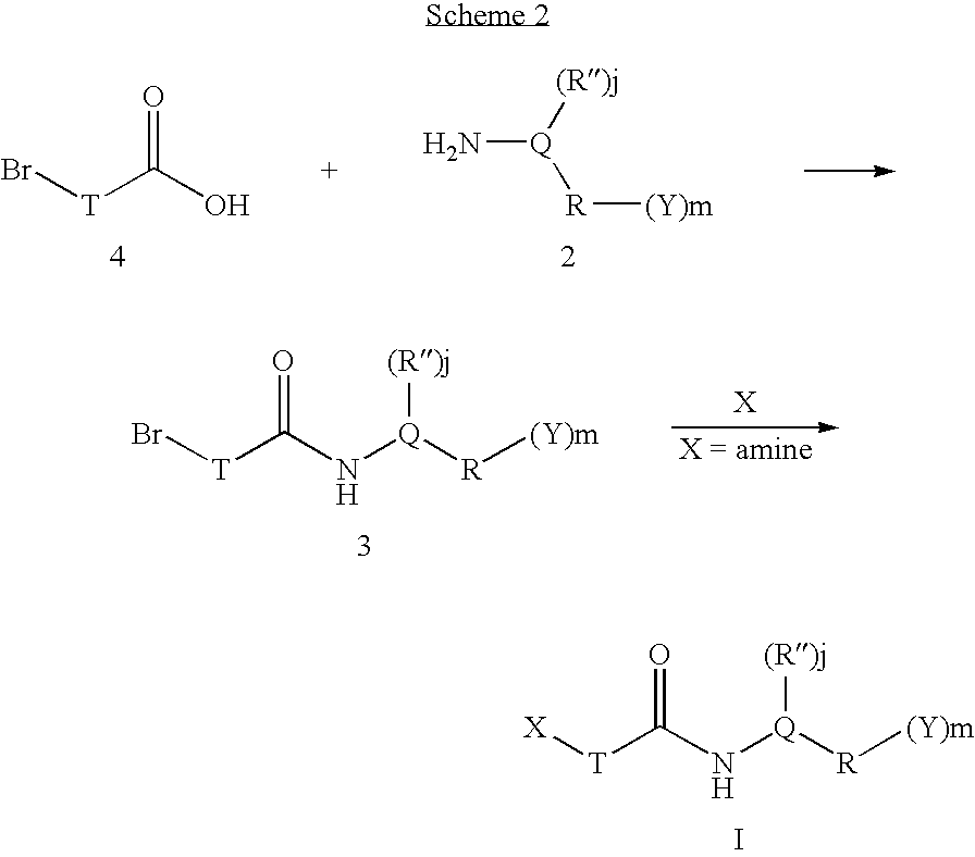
Br[T]C(O)=O.N[Q]([(R)j])[R][(Y)m].Br[T]C(N[Q]([R][(Y)m])[(R)j])=O.[X][T]C(N[Q]([R][(Y)m])[(R)j])=O.I
